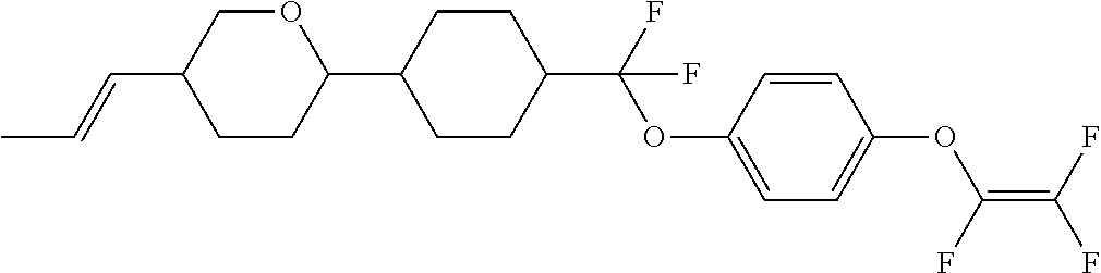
C1(C2CCC(C(F)(OC3=CC=C(OC(=C(F)F)F)C=C3)F)CC2)OCC(C=CC)CC1
